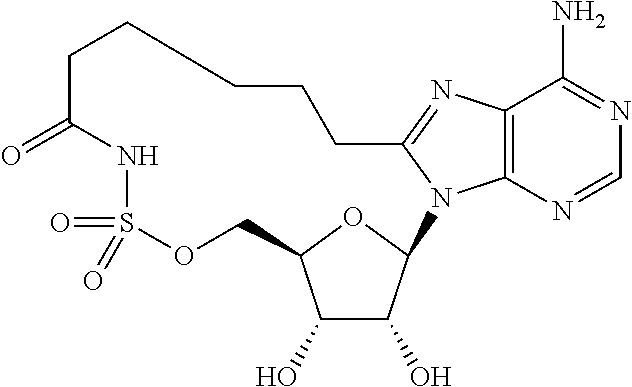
C12=C(N=CN=C1N)N1C(=N2)CCCCCC(=O)NS(=O)(=O)OCC2C(O)C(O)C1O2
